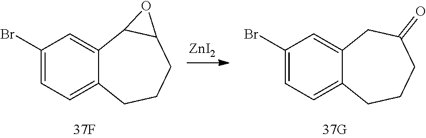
[ZnI2].C1(Br)=CC=C2C(=C1)C1C(CCC2)O1.C1(Br)=CC=C2C(=C1)CC(=O)CCC2
